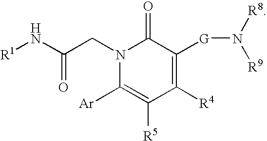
[R1]NC(CN1C([Ar])=C([R5])C([R4])=C([G]N([R8])[R9])C1=O)=O
